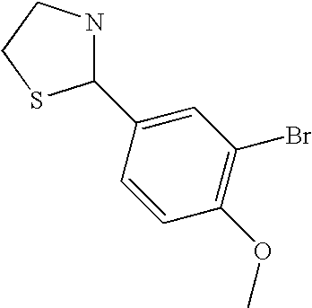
C1(C2=CC(Br)=C(OC)C=C2)NCCS1
